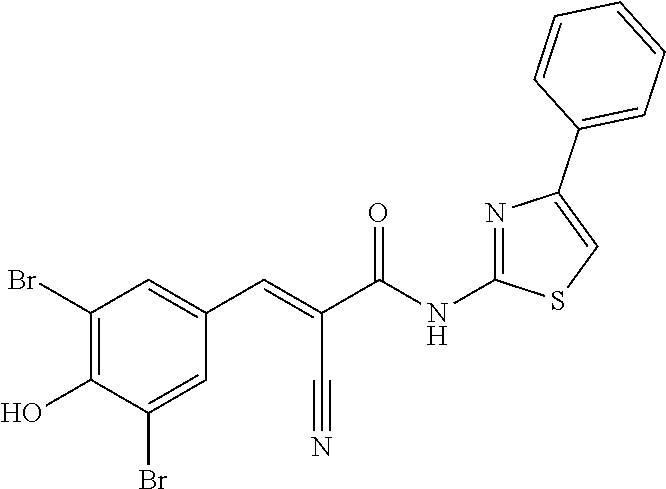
C1(Br)=C(O)C(Br)=CC(C=C(C(NC2=NC(C3=CC=CC=C3)=CS2)=O)C#N)=C1
